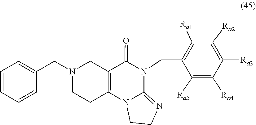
C1CN(CC2=CC=CC=C2)CC2=C1N1C(=NCC1)N(CC1=C([Ra1])C([Ra2])=C([Ra3])C([Ra4])=C1[Ra5])C2=O
